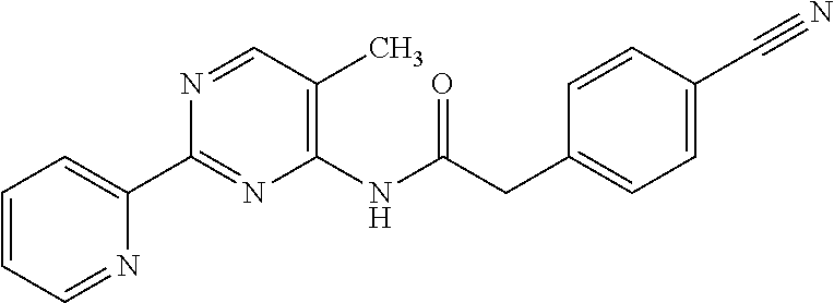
N1=CC(C)=C(NC(CC2=CC=C(C#N)C=C2)=O)N=C1C1=CC=CC=N1
